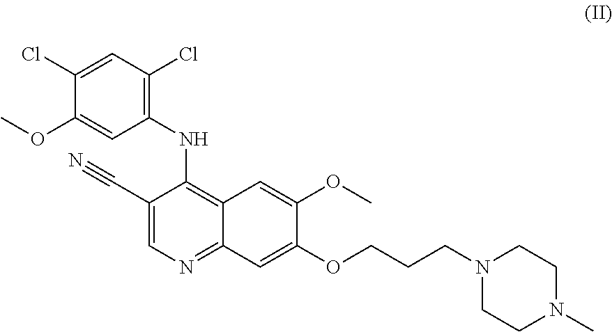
C1(C#N)=CN=C2C(=C1NC1=C(Cl)C=C(Cl)C(OC)=C1)C=C(OC)C(OCCCN1CCN(C)CC1)=C2
